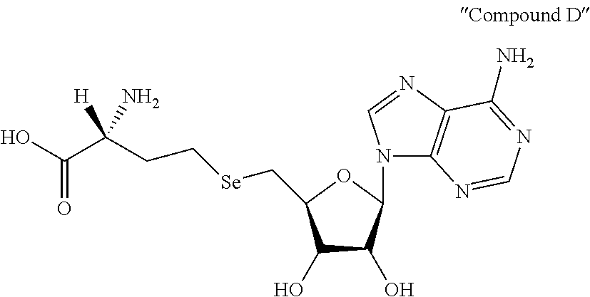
C1(O)C(O)C(N2C3=C(N=C2)C(N)=NC=N3)OC1C[Se]CCC(C(O)=O)([H])N
